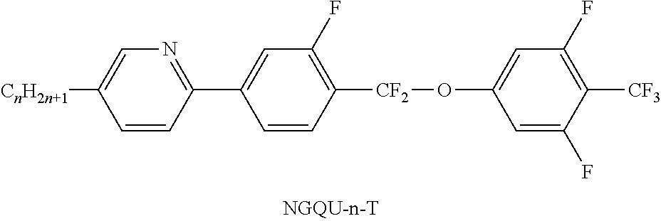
C1([CnH2n+1])=CN=C(C2=CC(F)=C([CF2]OC3=CC(F)=C([CF3])C(F)=C3)C=C2)C=C1
